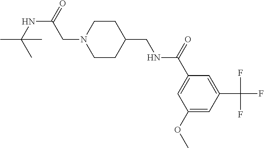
N1(CC(NC(C)(C)C)=O)CCC(CNC(C2=CC(OC)=CC(C(F)(F)F)=C2)=O)CC1
